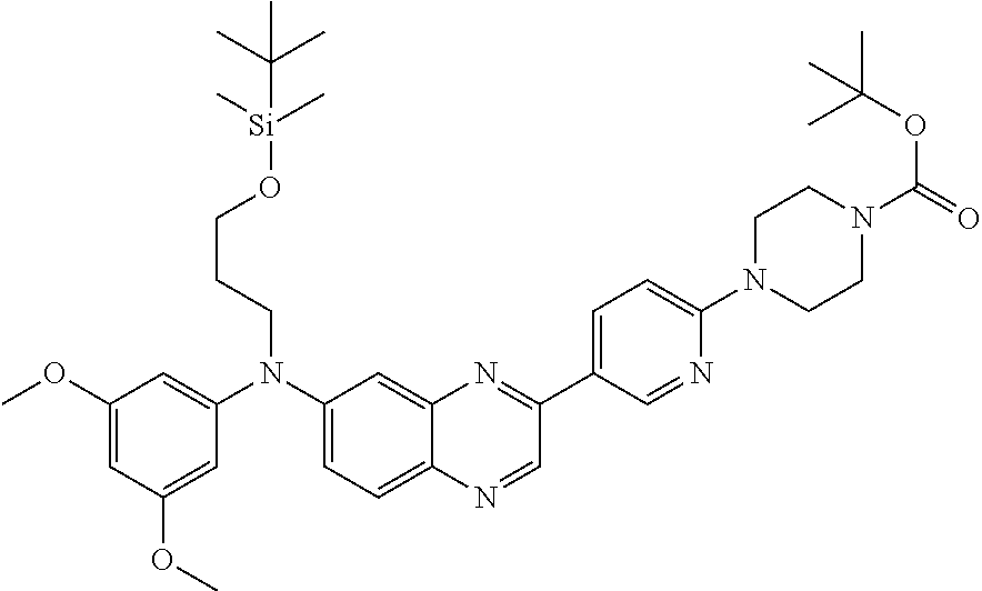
C1(OC)=CC(OC)=CC(N(C2=CC=C3C(=C2)N=C(C2=CC=C(N4CCN(C(=O)OC(C)(C)C)CC4)N=C2)C=N3)CCCO[Si](C(C)(C)C)(C)C)=C1
